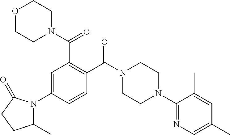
C1=C(N2C(C)CCC2=O)C=CC(C(N2CCN(C3=NC=C(C)C=C3C)CC2)=O)=C1C(N1CCOCC1)=O
